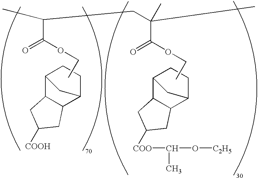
C12C3C(C(C1)CC2)CC([COOH])C3.C12C3C(C(C1)CC2)CC([COO]C(O[C2H5])C)C3.C(C(=O)OCC)(C)CC(C)(C)C(=O)OCC
